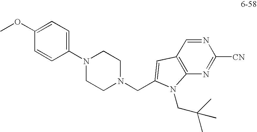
C1(N2CCN(CC3=CC4=C(N=C([CN])N=C4)N3CC(C)(C)C)CC2)=CC=C(OC)C=C1
